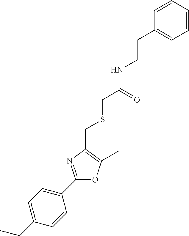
C1(CC)=CC=C(C2=NC(CSCC(NCCC3=CC=CC=C3)=O)=C(C)O2)C=C1
